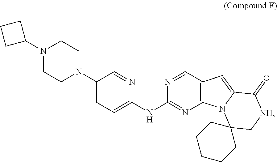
N1(C2CCC2)CCN(C2=CC=C(NC3=NC4=C(C=N3)C=C3N4C4(C[NH]C3=O)CCCCC4)N=C2)CC1
